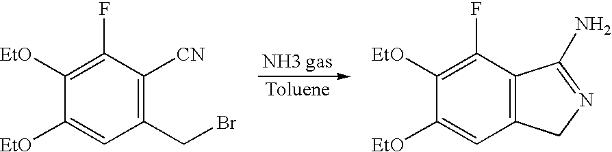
C1([EtO])=C(F)C([CN])=C(CBr)C=C1[EtO].[NH3 gas].C1([EtO])=C(F)C2=C(C=C1[EtO])CN=C2N
